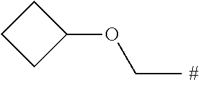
C1(OCC)CCC1
